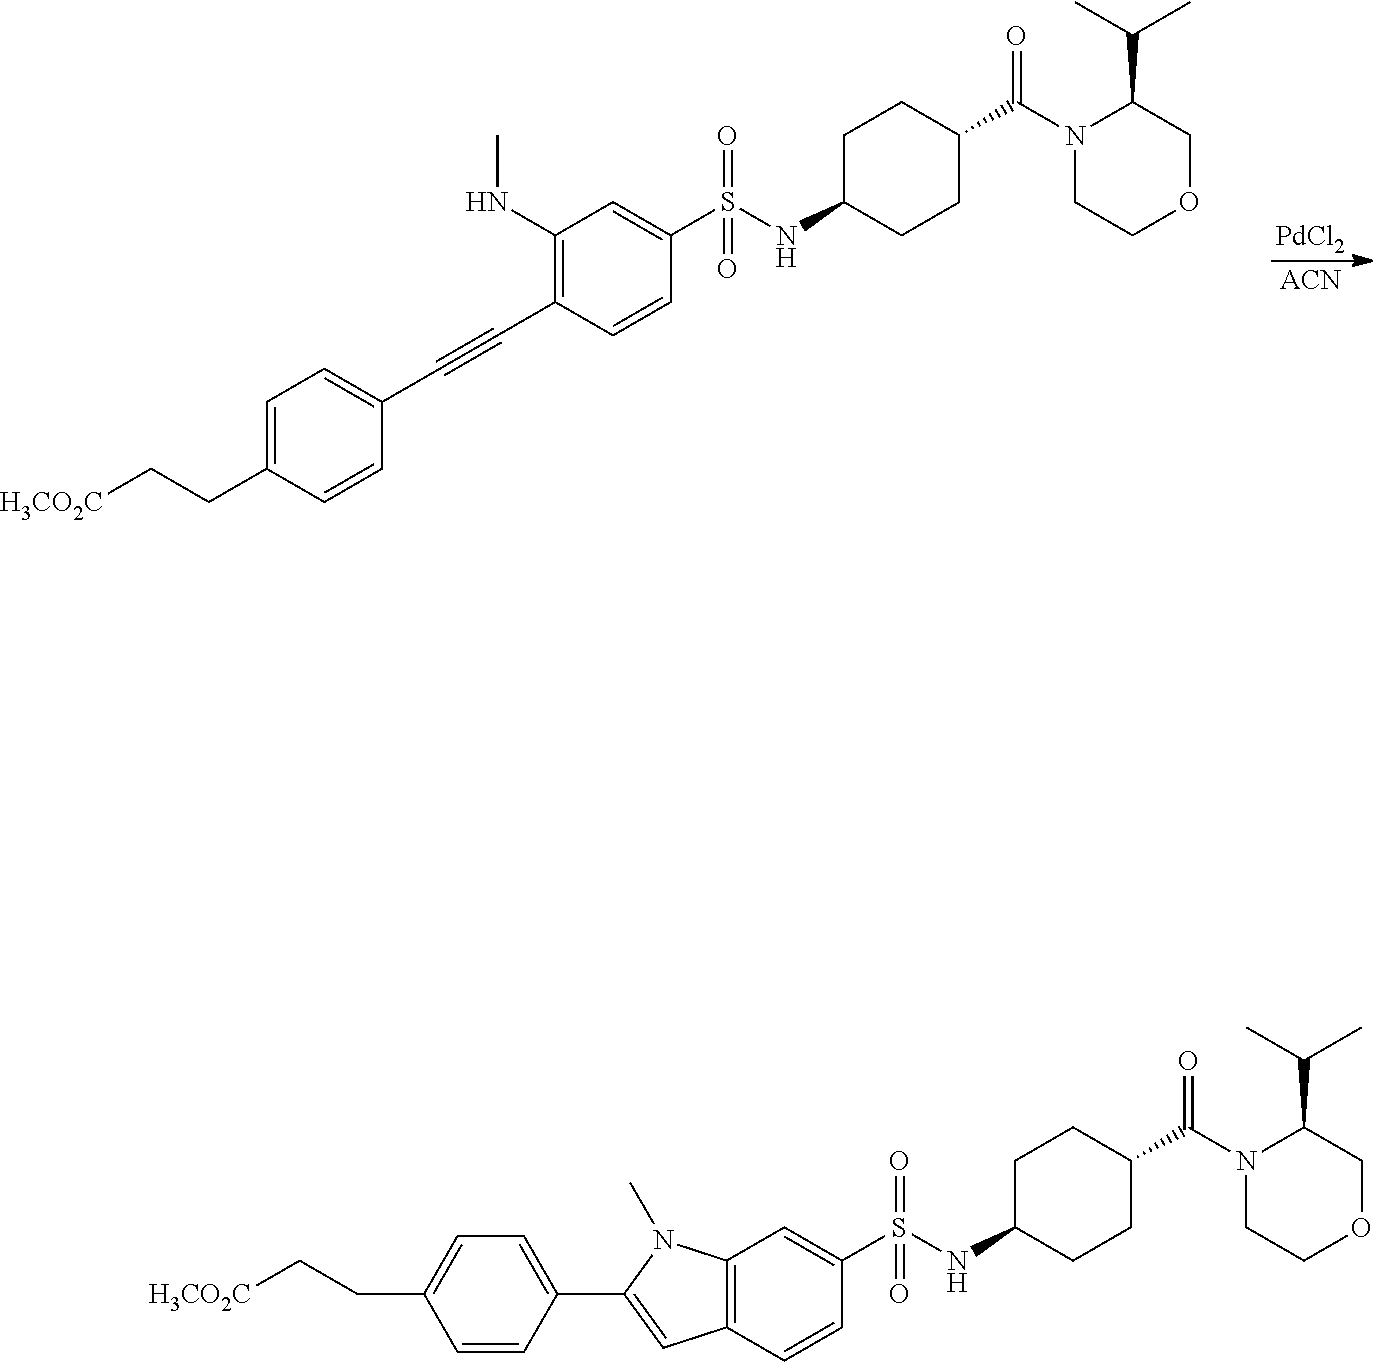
C1(NC)=C(C#CC2=CC=C(CC[H3CO2C])C=C2)C=CC(S(NC2CCC(C(N3CCOCC3C(C)C)=O)CC2)(=O)=O)=C1.[PdCl2].[ACN].C12=C(C=CC(S(NC3CCC(C(N4CCOCC4C(C)C)=O)CC3)(=O)=O)=C1)C=C(C1=CC=C(CC[H3CO2C])C=C1)N2C
